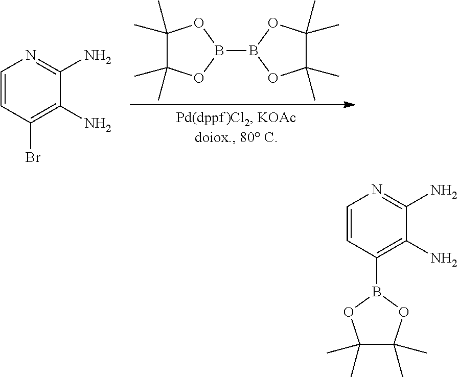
C1=CC(Br)=C(N)C(N)=N1.C1(C)(C)C(C)(C)OB(B2OC(C)(C)C(C)(C)O2)O1.C1=CC(B2OC(C)(C)C(C)(C)O2)=C(N)C(N)=N1
